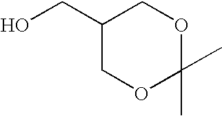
OCC1COC(C)(C)OC1
